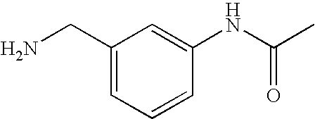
C1(CN)=CC=CC(NC(C)=O)=C1
